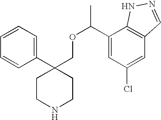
C1(C2(COC(C3=CC(Cl)=CC4=C3NN=C4)C)CCNCC2)=CC=CC=C1
